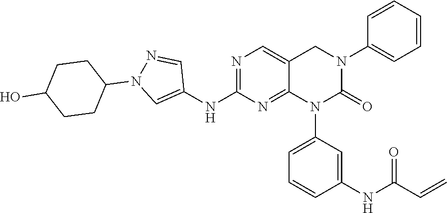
N1=C(NC2=CN(C3CCC(O)CC3)N=C2)N=C2C(=C1)CN(C1=CC=CC=C1)C(=O)N2C1=CC=CC(NC(C=C)=O)=C1
